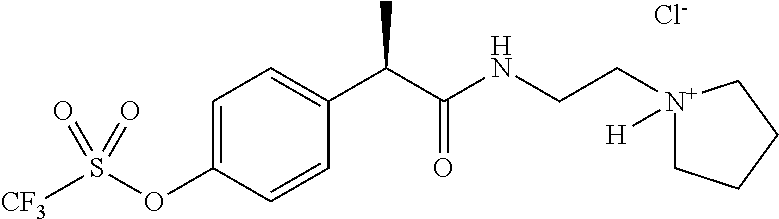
[Cl-].C1=CC(OS([CF3])(=O)=O)=CC=C1C(C(NCC[N+]1([H])CCCC1)=O)C
